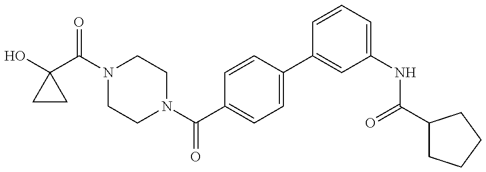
C1CC1(O)C(N1CCN(C(C2=CC=C(C3=CC(NC(C4CCCC4)=O)=CC=C3)C=C2)=O)CC1)=O
